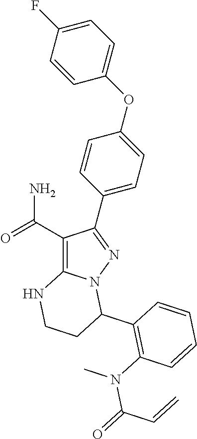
C1(C(=O)N)=C2N(N=C1C1=CC=C(OC3=CC=C(F)C=C3)C=C1)C(C1=C(N(C)C(=O)C=C)C=CC=C1)CCN2
